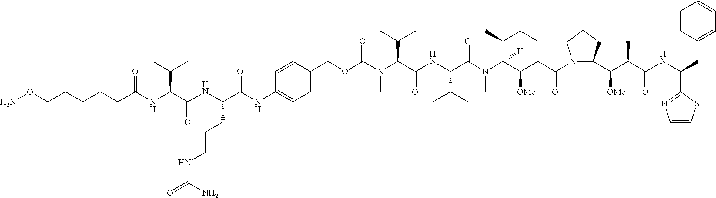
C(N(C(C(NC(C(N(C(C(CC(N1C(C(C(C(NC(C2=NC=CS2)CC2=CC=CC=C2)=O)C)[OMe])CCC1)=O)[OMe])(C(CC)C)[H])C)=O)C(C)C)=O)C(C)C)C)(OCC1=CC=C(NC(C(NC(C(NC(CCCCCON)=O)C(C)C)=O)CCCNC(=O)N)=O)C=C1)=O
